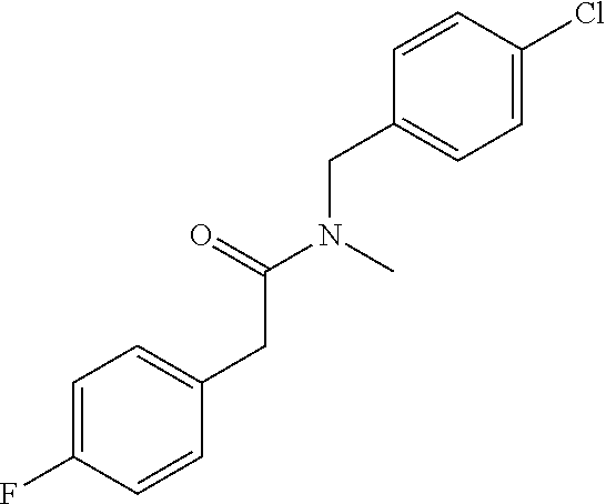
C1=C(F)C=CC(CC(=O)N(C)CC2=CC=C(Cl)C=C2)=C1
